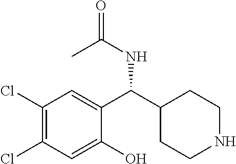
C1(Cl)=C(Cl)C=C(O)C(C(C2CCNCC2)NC(=O)C)=C1
